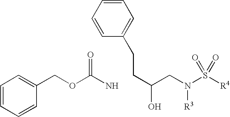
O(C(N)=O)CC1=CC=CC=C1.C(CN(S([R4])(=O)=O)[R3])(O)CCC1=CC=CC=C1
